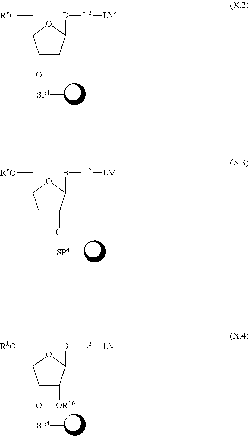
C1(O[SP4]C)CC(B[L2][LM])OC1C[RkO].C1C(O[SP4]C)C(B[L2][LM])OC1C[RkO].C1(O[SP4]C)C([OR16])C(B[L2][LM])OC1C[RkO]
